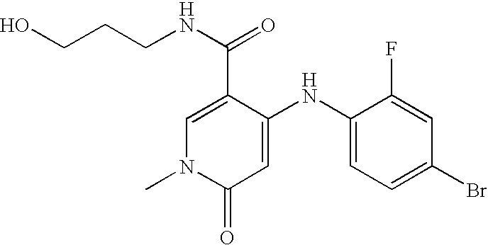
C1(C(=O)NCCCO)=CN(C)C(=O)C=C1NC1=CC=C(Br)C=C1F
